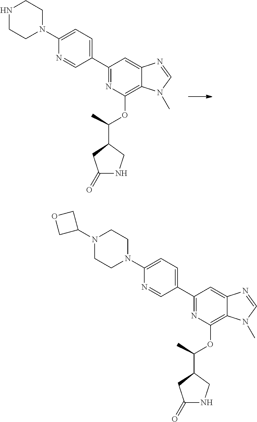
C1(C2=CC=C(N3CCNCC3)N=C2)=NC(OC(C)C2CC(=O)NC2)=C2C(=C1)N=CN2C.C1(C2=CC=C(N3CCN(C4COC4)CC3)N=C2)=NC(OC(C)C2CC(=O)NC2)=C2C(=C1)N=CN2C
